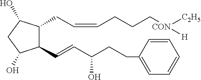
C1(C=CC(CCC2=CC=CC=C2)O)C(CC=CCCC[CON]([H])[C2H5])C(O)CC1O
